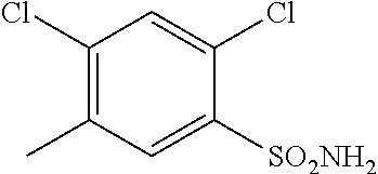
C1(Cl)=C(C)C=C([SO2NH2])C(Cl)=C1
